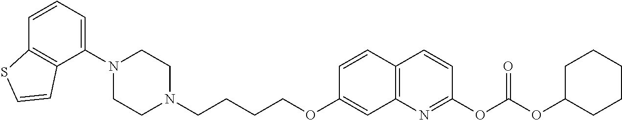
C1(N2CCN(CCCCOC3=CC4=C(C=C3)C=CC(OC(=O)OC3CCCCC3)=N4)CC2)=CC=CC2=C1C=CS2
